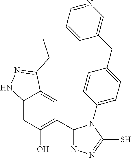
C12=CC(O)=C(C3=NN=C(S)N3C3=CC=C(CC4=CN=CC=C4)C=C3)C=C1C(CC)=NN2
